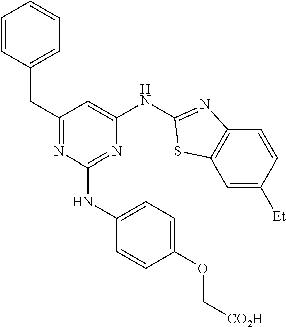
C1=C([Et])C=CC2=C1SC(NC1=CC(CC3=CC=CC=C3)=NC(NC3=CC=C(OC[CO2H])C=C3)=N1)=N2
